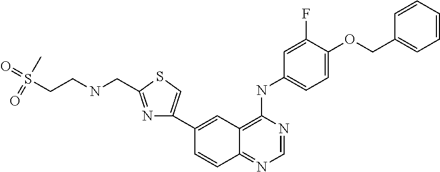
N1=C(CNCCS(C)(=O)=O)SC=C1C1=CC2=C(NC3=CC=C(OCC4=CC=CC=C4)C(F)=C3)N=CN=C2C=C1
